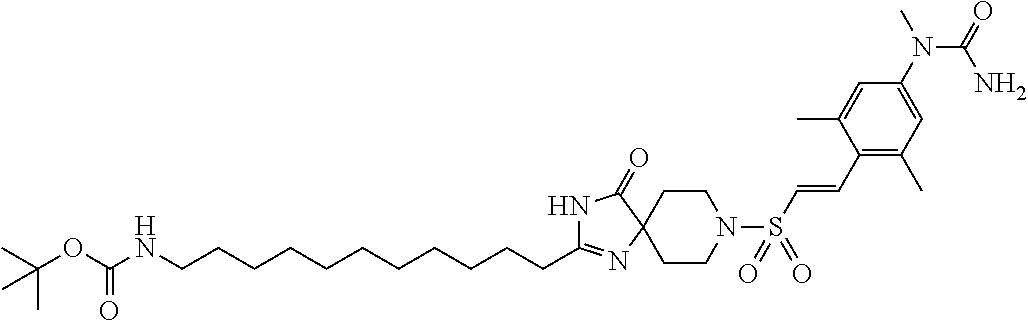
C(CC1=NC2(CCN(S(=O)(=O)C=CC3=C(C)C=C(N(C)C(=O)N)C=C3C)CC2)C(=O)N1)CCCCCCCCCNC(OC(C)(C)C)=O
